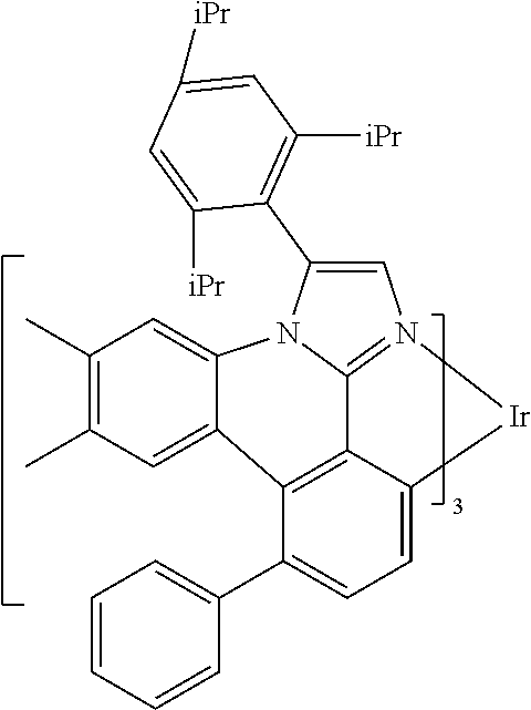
C1(C)=C(C)C=C2C3=C4C5=N(C=C(C6=C([iPr])C=C([iPr])C=C6[iPr])N5C2=C1)[Ir]C4=CC=C3C1=CC=CC=C1
